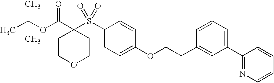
C1(S(C2(C(OC(C)(C)C)=O)CCOCC2)(=O)=O)=CC=C(OCCC2=CC(C3=NC=CC=C3)=CC=C2)C=C1
